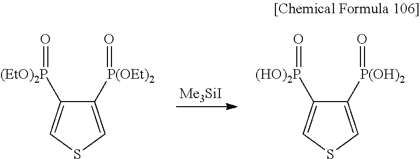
C1([P(OEt)2]=O)=CSC=C1[(EtO)2P]=O.C1([P(OH)2]=O)=CSC=C1[(HO)2P]=O.[Me3SiI]
